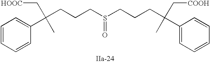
S(=O)(CCCC(C1=CC=CC=C1)(C[HOOC])C)CCCC(C1=CC=CC=C1)(C[COOH])C
